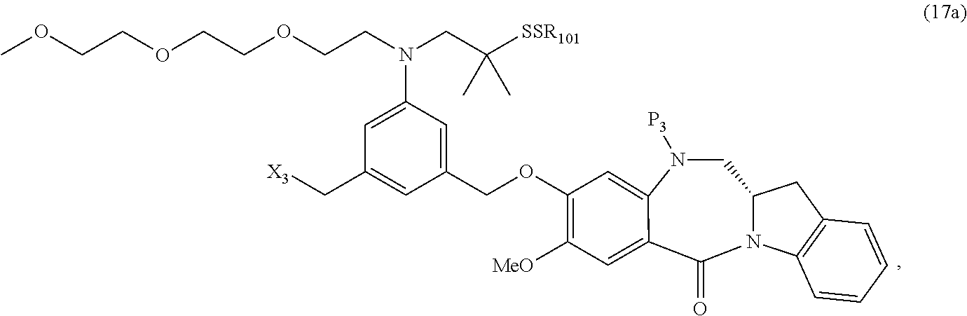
N1([P3])CC2N(C(=O)C3=CC([MeO])=C(OCC4=CC(N(CC([SSR101])(C)C)CCOCCOCCOC)=CC(C[X3])=C4)C=C13)C1=C(C2)C=CC=C1
